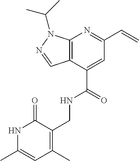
C12=C(C(C(NCC3=C(C)C=C(C)NC3=O)=O)=CC(C=C)=N1)C=NN2C(C)C
